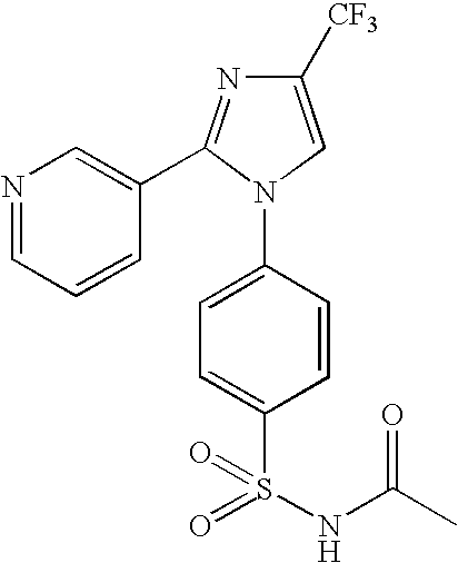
N1=CC=CC(C2=NC([CF3])=CN2C2=CC=C(S(NC(C)=O)(=O)=O)C=C2)=C1
